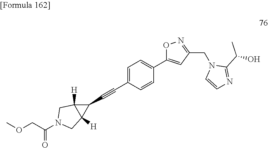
N1(CC2=NOC(C3=CC=C(C#CC4C5([H])C4([H])CN(C(COC)=O)C5)C=C3)=C2)C=CN=C1C(O)C
